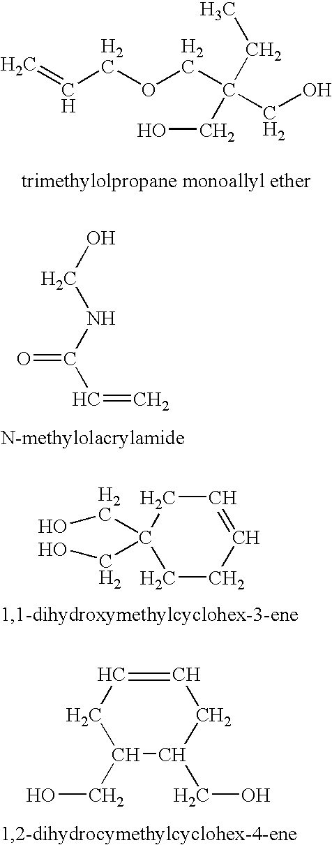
C=CCOCC(CO)(CC)CO.OCNC(C=C)=O.C1(CO)(CO)CCC=CC1.C1C(CO)C(CO)CC=C1
